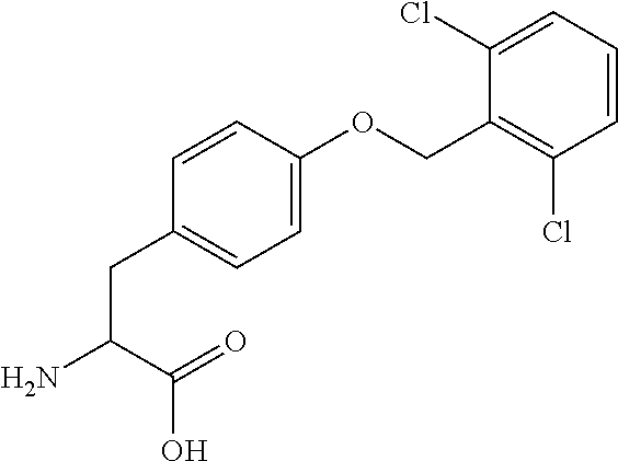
C(C(=O)O)(N)CC1=CC=C(OCC2=C(Cl)C=CC=C2Cl)C=C1
